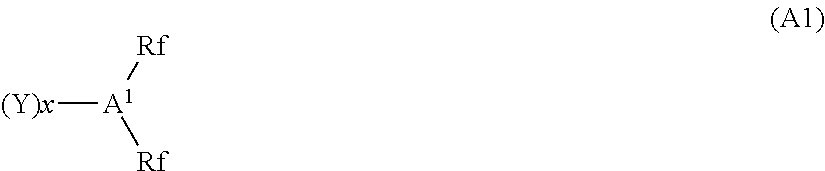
[(Y)x][A1]([Rf])[Rf]
